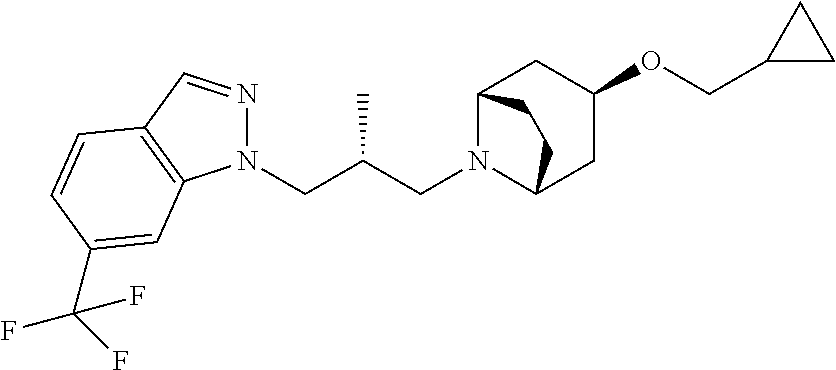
N1(CC(CN2C3CC(OCC4CC4)CC2CC3)C)N=CC2=C1C=C(C(F)(F)F)C=C2
